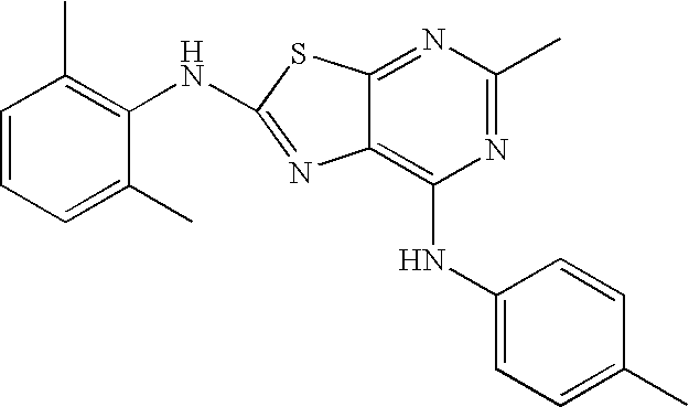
N1=C(C)N=C2C(=C1NC1=CC=C(C)C=C1)N=C(NC1=C(C)C=CC=C1C)S2
